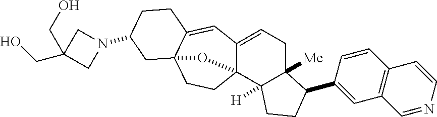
C12([Me])CC=C3C4(C1([H])CCC2C1=CC2=C(C=C1)C=CN=C2)CCC1(C(=C3)CCC(N2CC(CO)(CO)C2)C1)O4
